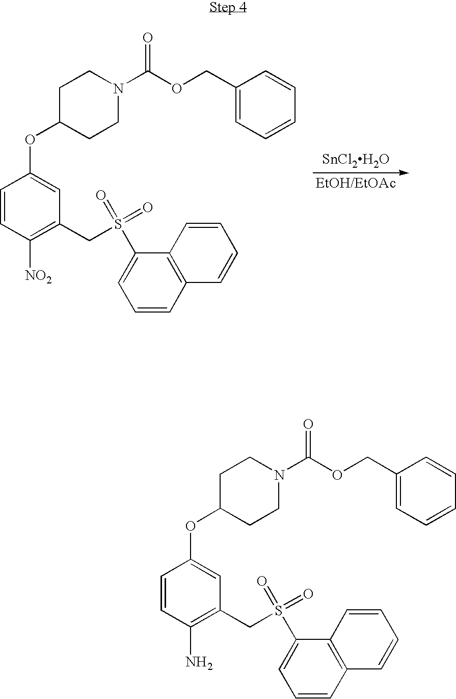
C1=CC([NO2])=C(CS(C2=CC=CC3=C2C=CC=C3)(=O)=O)C=C1OC1CCN(C(OCC2=CC=CC=C2)=O)CC1.[SnCl2H2O].C1=CC(N)=C(CS(C2=CC=CC3=C2C=CC=C3)(=O)=O)C=C1OC1CCN(C(OCC2=CC=CC=C2)=O)CC1
